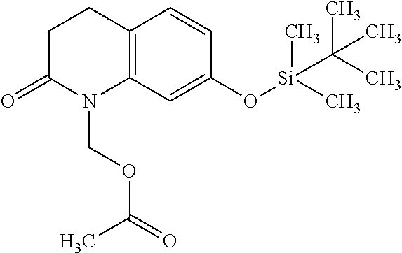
C12=C(C=C(O[Si](C)(C)C(C)(C)C)C=C1)N(COC(=O)C)C(=O)CC2
